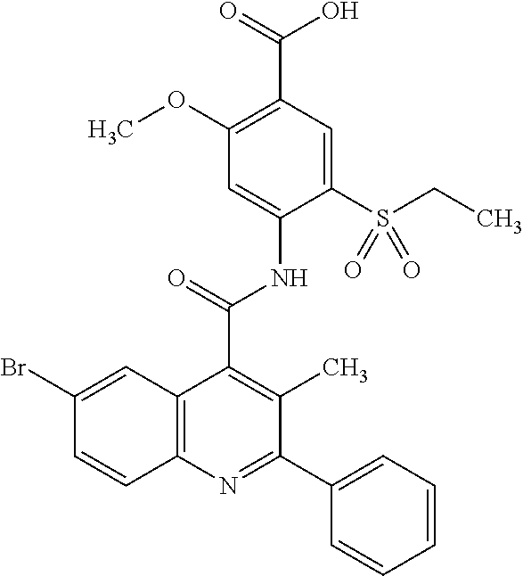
C12=C(N=C(C3=CC=CC=C3)C(C)=C1C(=O)NC1=CC(OC)=C(C(=O)O)C=C1S(CC)(=O)=O)C=CC(Br)=C2
